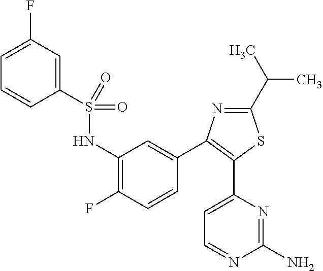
FC1=CC=CC(S(NC2=C(F)C=CC(C3=C(C4=CC=NC(N)=N4)SC(C(C)C)=N3)=C2)(=O)=O)=C1
